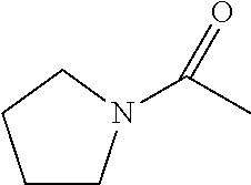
C1CN(C(C)=O)CC1
